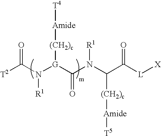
[T2]C(N([G](C(N(C(C([L][X])=O)[(CH2)c][Amide][T5])[R1])=O)[(CH2)c][Amide][T4])[R1])=O
